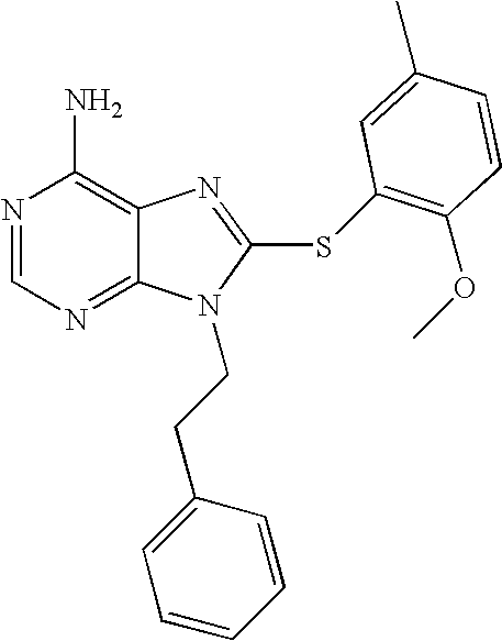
N1=CN=C2C(=C1N)N=C(SC1=C(OC)C=CC(C)=C1)N2CCC1=CC=CC=C1
